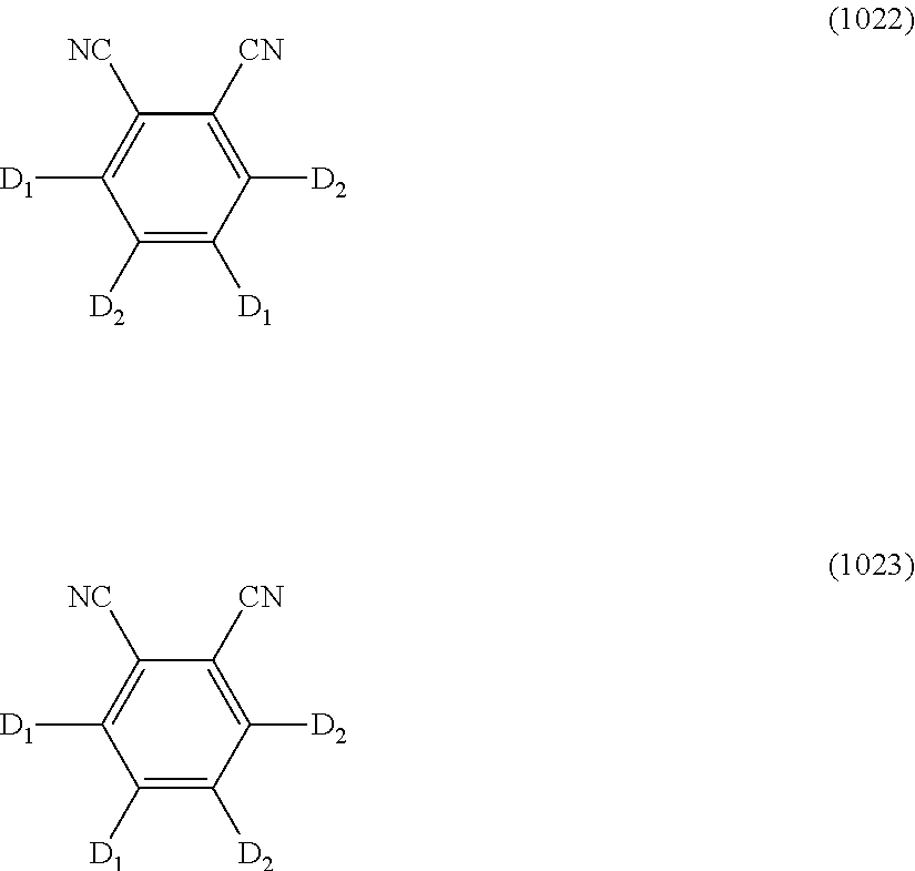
C1([NC])=C([D1])C([D2])=C([D1])C([D2])=C1[CN].C1([NC])=C([D1])C([D1])=C([D2])C([D2])=C1[CN]
